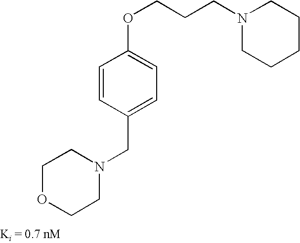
N1(CCCOC2=CC=C(CN3CCOCC3)C=C2)CCCCC1
